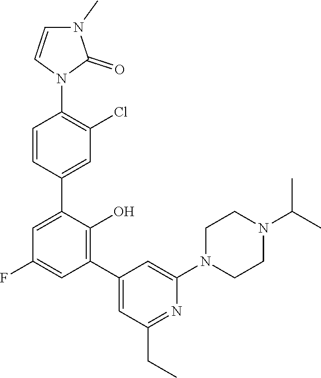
N1(C2=CC(C3=C(O)C(C4=CC(Cl)=C(N5C=CN(C)C5=O)C=C4)=CC(F)=C3)=CC(CC)=N2)CCN(C(C)C)CC1
